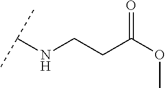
C(CC(OC)=O)NC(C)C
